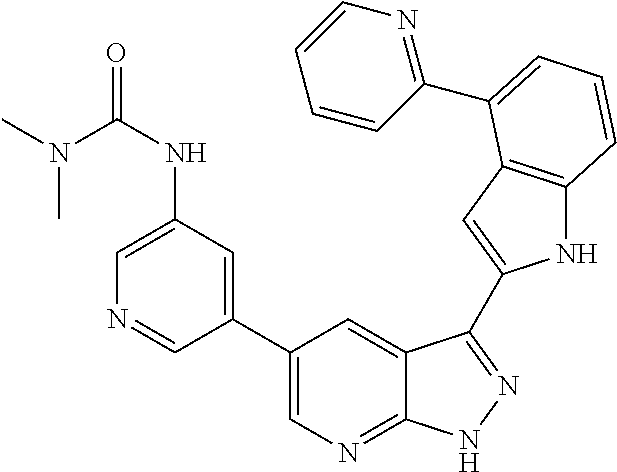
C1(C2=CN=C3C(=C2)C(C2=CC4=C(N2)C=CC=C4C2=NC=CC=C2)=NN3)=CC(NC(N(C)C)=O)=CN=C1
